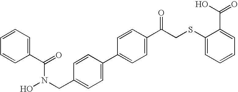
C1=CC=C(C(=O)N(O)CC2=CC=C(C3=CC=C(C(CSC4=CC=CC=C4C(O)=O)=O)C=C3)C=C2)C=C1
